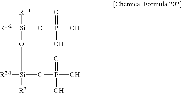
[R1-2][Si](OP(O)(=O)O)([R1-1])O[Si]([R2-1])(OP(=O)(O)O)[R3]
